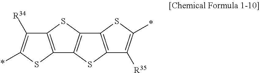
C12=C(SC(*)=C1[R34])C1=C(S2)C2=C(S1)C([R35])=C(*)S2
